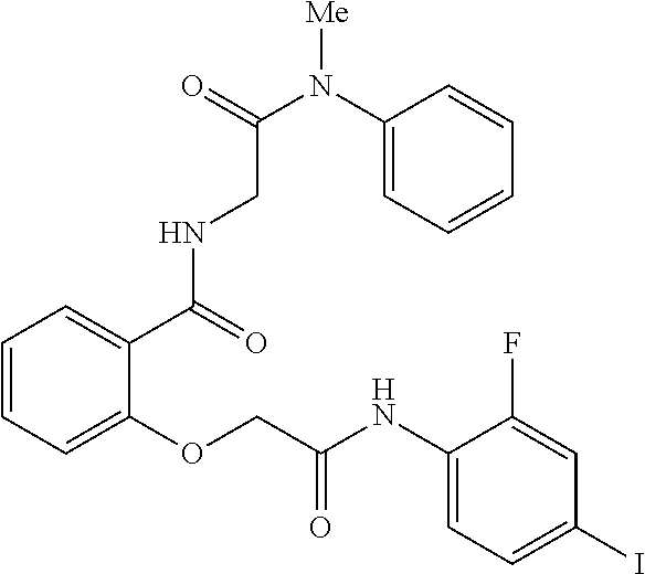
C1=CC=C(OCC(NC2=CC=C(I)C=C2F)=O)C(C(NCC(N(C2=CC=CC=C2)[Me])=O)=O)=C1
